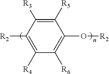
C1([R2])=C([R4])C([R6])=C(O[R2])C([R5])=C1[R3]
